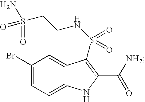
C1(Br)=CC=C2C(=C1)C(S(NCCS(=O)(N)=O)(=O)=O)=C(C([NH2])=O)N2
